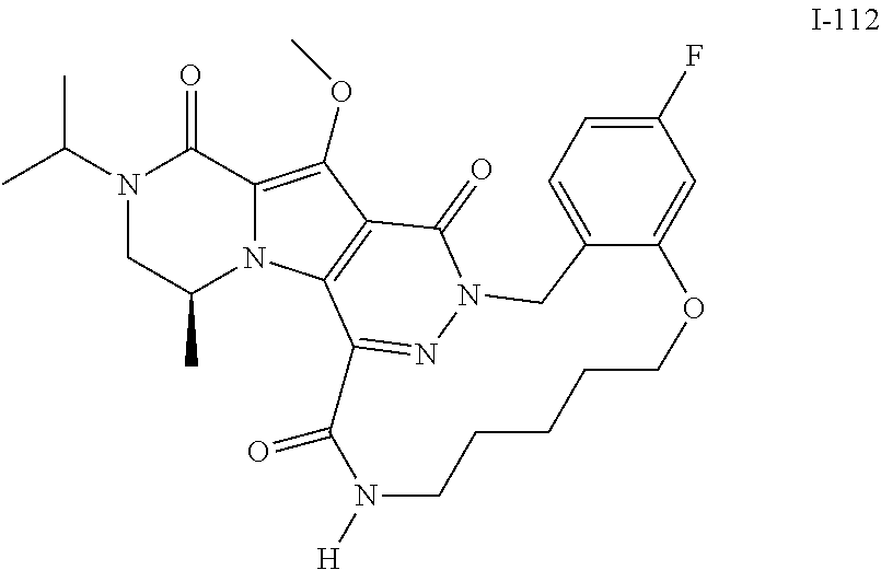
N1(C(C)C)CC(C)N2C(=C(OC)C3=C2C2=NN(C3=O)CC3=CC=C(F)C=C3OCCCCCN([H])C2=O)C1=O
